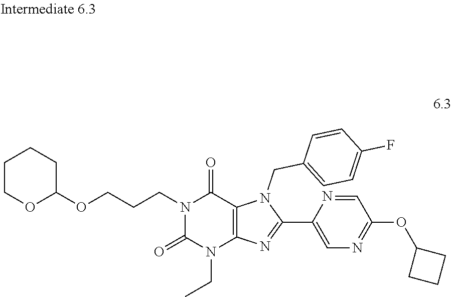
N1(CCCOC2CCCCO2)C(=O)N(CC)C2=C(C1=O)N(CC1=CC=C(F)C=C1)C(C1=CN=C(OC3CCC3)C=N1)=N2
